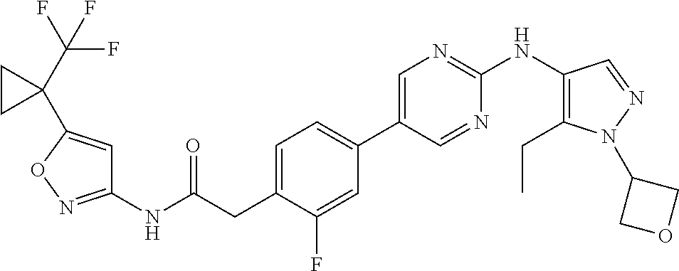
C1(NC(=O)CC2=CC=C(C3=CN=C(NC4=C(CC)N(C5COC5)N=C4)N=C3)C=C2F)=NOC(C2(C(F)(F)F)CC2)=C1
